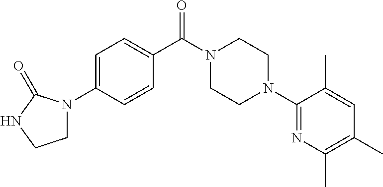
C1(C(N2CCN(C3=NC(C)=C(C)C=C3C)CC2)=O)=CC=C(N2CCNC2=O)C=C1
